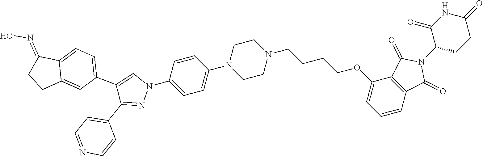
C1=CC(N2C=C(C3=CC=C4C(=C3)CCC4=NO)C(C3=CC=NC=C3)=N2)=CC=C1N1CCN(CCCCOC2=CC=CC3=C2C(=O)N(C2CCC(=O)NC2=O)C3=O)CC1
